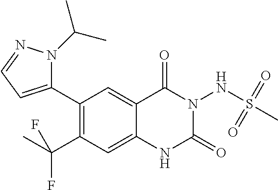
C1(C2=CC=NN2C(C)C)=C(C(C)(F)F)C=C2C(=C1)C(=O)N(NS(=O)(=O)C)C(=O)N2
